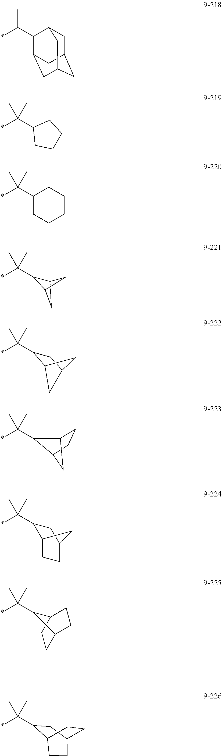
*C(C1C2CC1C2)(C)C.*C(C1CCCC1)(C)C.*C(C1CCCCC1)(C)C.C12CC(CC1C(*)(C)C)C2.*C(C1C2CCC(C1)C2)(C)C.*C(C1C2CCC1CC2)(C)C.*C(C1CC2CCC1CC2)(C)C.*C(C1C2CC3CC(CC1C3)C2)C.*C(C)(C)C1C2CC1CC2
